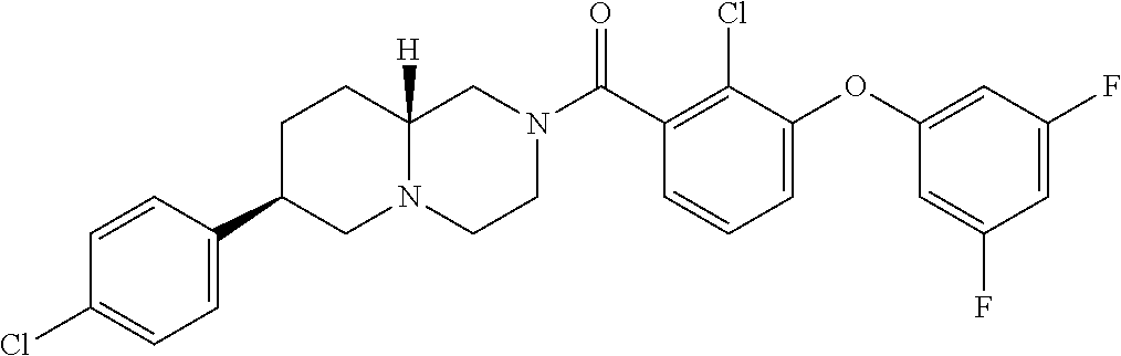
C1=C(OC2=CC(F)=CC(F)=C2)C(Cl)=C(C(N2CCN3C([H])(C2)CCC(C2=CC=C(Cl)C=C2)C3)=O)C=C1
